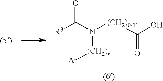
N([(CH2)0-11]C(O)=O)([(CH2)r][Ar])C(=O)[R3]
